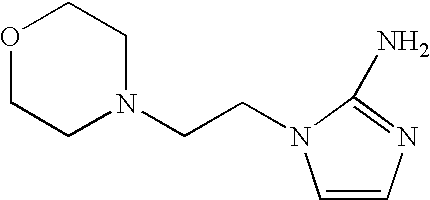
O1CCN(CCN2C=CN=C2N)CC1
